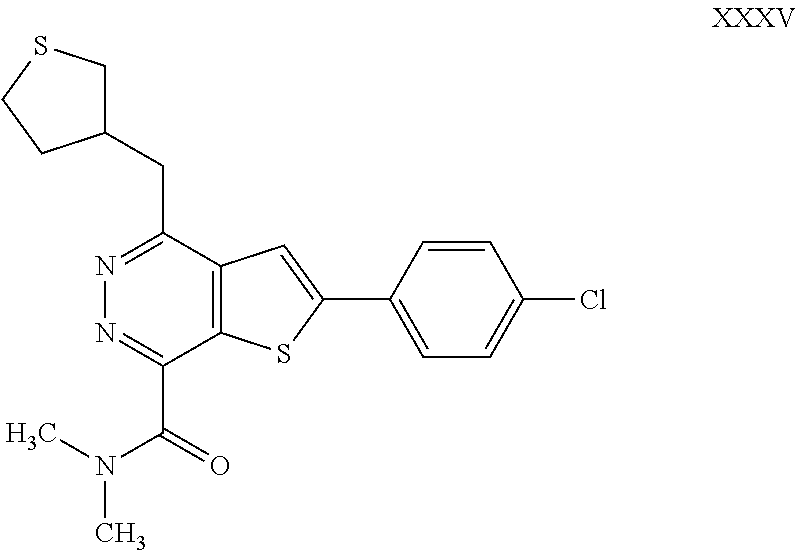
N1=C(CC2CSCC2)C2=C(C(C(N(C)C)=O)=N1)SC(C1=CC=C(Cl)C=C1)=C2
